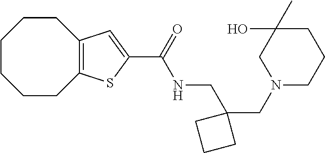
C1CCCC2=C(CC1)C=C(C(=O)NCC1(CN3CCCC(O)(C)C3)CCC1)S2
